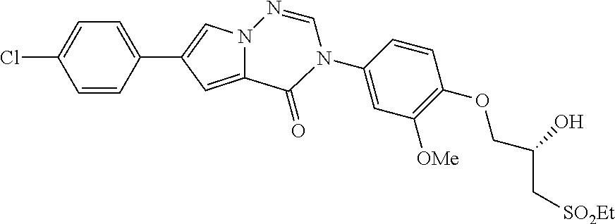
C1=CC(C2=CN3C(=C2)C(=O)N(C2=CC([OMe])=C(OCC(C[SO2Et])O)C=C2)C=N3)=CC=C1Cl
